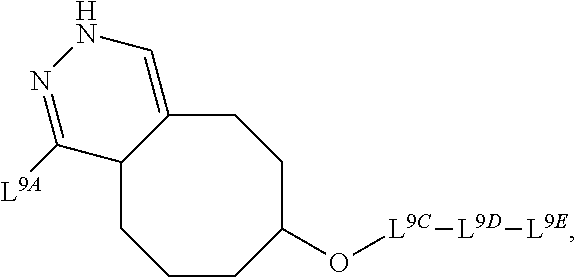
C12CCCC(O[L9C][L9D][L9E])CCC1=CNN=C2[L9A]
